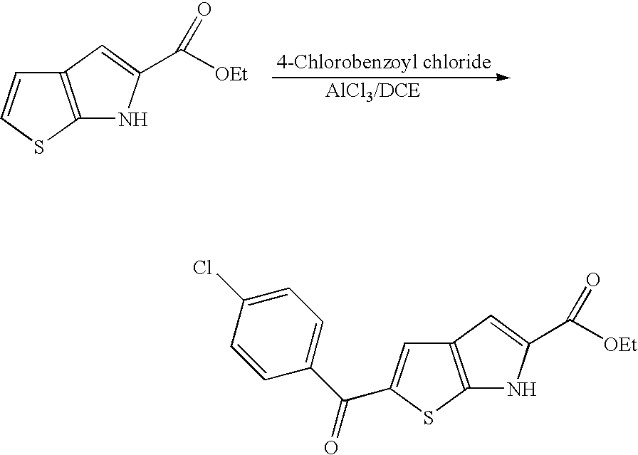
C12=C(SC=C1)NC(C([OEt])=O)=C2.C1(Cl)=CC=C(C(=O)C2=CC3=C(S2)NC(C([OEt])=O)=C3)C=C1
